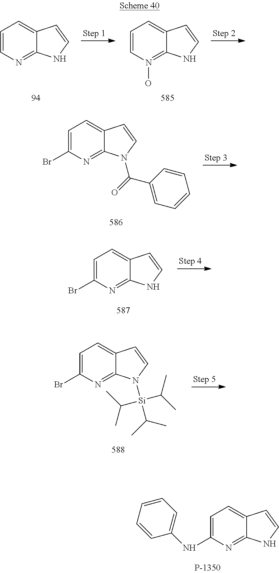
C1=CN=C2C(=C1)C=CN2.C1=CN(O)=C2C(=C1)C=CN2.C1=C(Br)N=C2C(=C1)C=CN2C(C1=CC=CC=C1)=O.C1=C(Br)N=C2C(=C1)C=CN2.C1=C(Br)N=C2C(=C1)C=CN2[Si](C(C)C)(C(C)C)C(C)C.C1=C(NC2=CC=CC=C2)N=C2C(=C1)C=CN2
